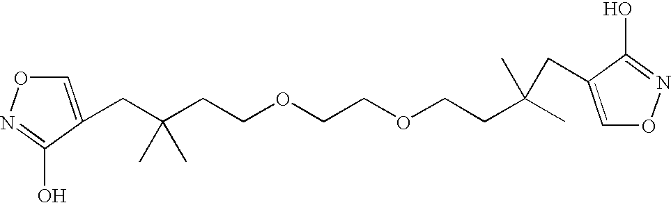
C1=C(CC(CCOCCOCCC(C)(C)CC2=CON=C2O)(C)C)C(O)=NO1
